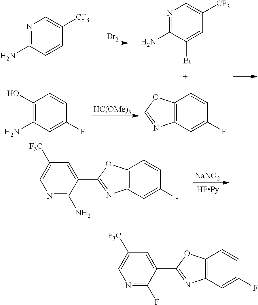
[HC(OMe)3].[Br2].N1=C(N)C=CC([CF3])=C1.C1(O)=C(N)C=C(F)C=C1.N1=C(N)C(Br)=CC([CF3])=C1.C12=C(C=C(F)C=C1)N=CO2.[NaNO2].N1=C(N)C(C2=NC3=C(O2)C=CC(F)=C3)=CC([F3C])=C1.N1=C(F)C(C2=NC3=C(O2)C=CC(F)=C3)=CC([F3C])=C1
